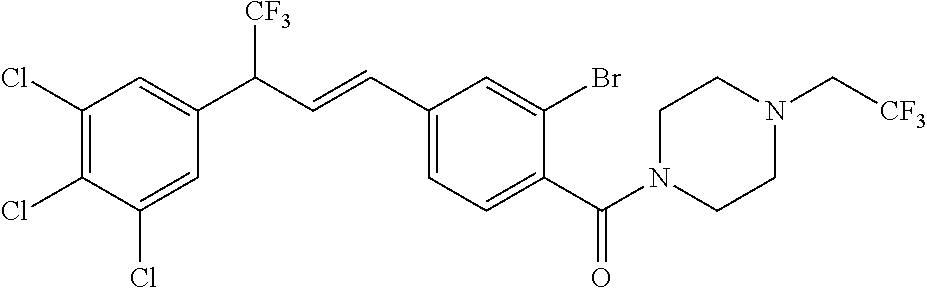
C1(Cl)=C(Cl)C(Cl)=CC(C(C=CC2=CC=C(C(=O)N3CCN(C[CF3])CC3)C(Br)=C2)[CF3])=C1
